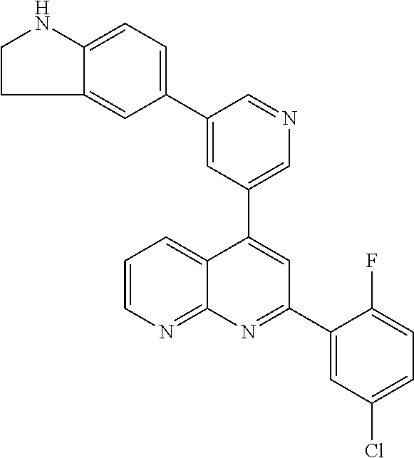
C1=C(C2=CC=C3C(=C2)CCN3)C=NC=C1C1=CC(C2=CC(Cl)=CC=C2F)=NC2=NC=CC=C12
